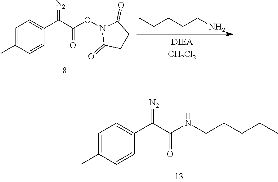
C1=C(C)C=CC(C(C(=O)NCCCCC)=[N2])=C1.C1=C(C)C=CC(C(C(ON2C(=O)CCC2=O)=O)=[N2])=C1.CCCCCN
